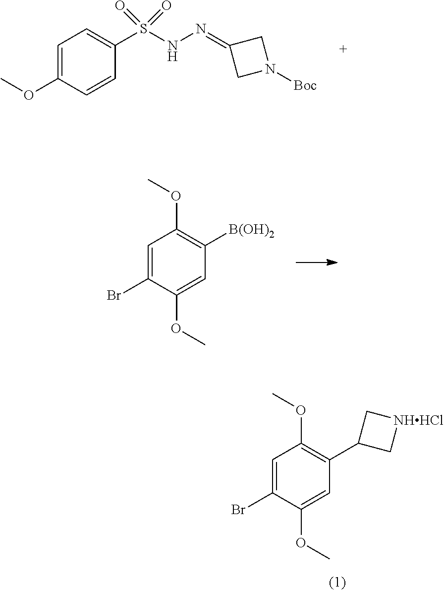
C1=C(Br)C(OC)=CC(C2C[NHHCl]C2)=C1OC.C1=C(Br)C(OC)=CC([B(OH)2])=C1OC.N1([Boc])CC(=NNS(C2=CC=C(OC)C=C2)(=O)=O)C1
